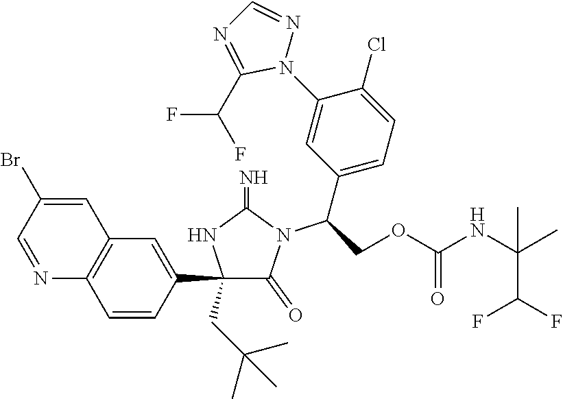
C1(C2=CC3=C(C=C2)N=CC(Br)=C3)(CC(C)(C)C)C(=O)N(C(C2=CC=C(Cl)C(N3N=CN=C3C(F)F)=C2)COC(NC(C)(C(F)F)C)=O)C(=N)N1
